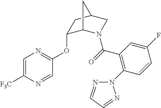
C1=C([F3C])N=CC(OC2C3N(C(=O)C4=C(N5N=CC=N5)C=CC(F)=C4)CC(C2)C3)=N1
